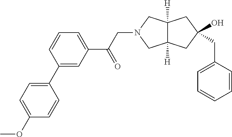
C12([H])C([H])(CC(CC3=CC=CC=C3)(O)C1)CN(CC(C1=CC=CC(C3=CC=C(OC)C=C3)=C1)=O)C2
